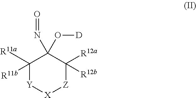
C1([R11a])([R11b])[Y][X][Z]C([R12a])([R12b])C1(N=O)O[D]
